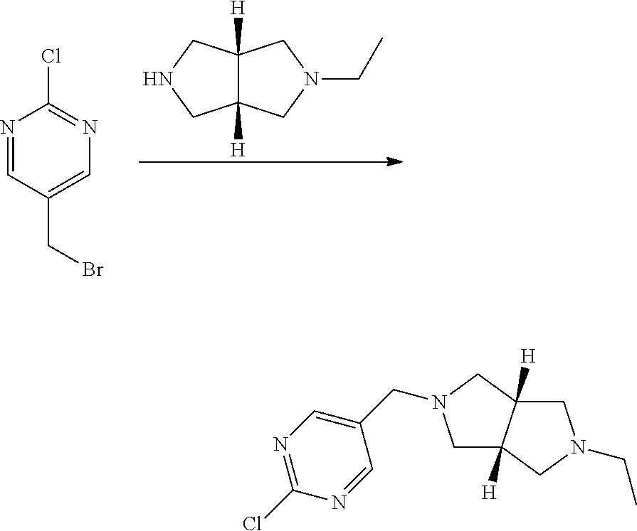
C12([H])C([H])(CNC1)CN(CC)C2.N1=CC(CBr)=CN=C1Cl.C1=NC(Cl)=NC=C1CN1CC2([H])C([H])(C1)CN(CC)C2
